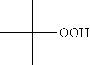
CC([OOH])(C)C
